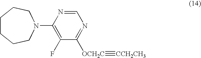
C1CCCN(C2=C(F)C([OCH2C]#[CCH2CH3])=NC=N2)CC1
